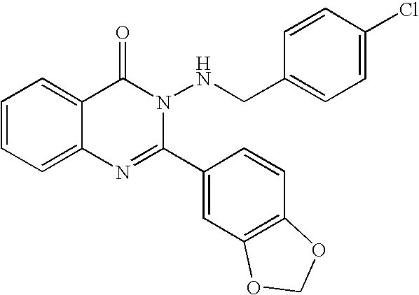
C1=CC=C2C(=C1)C(=O)N(NCC1=CC=C(Cl)C=C1)C(C1=CC3=C(C=C1)OCO3)=N2
